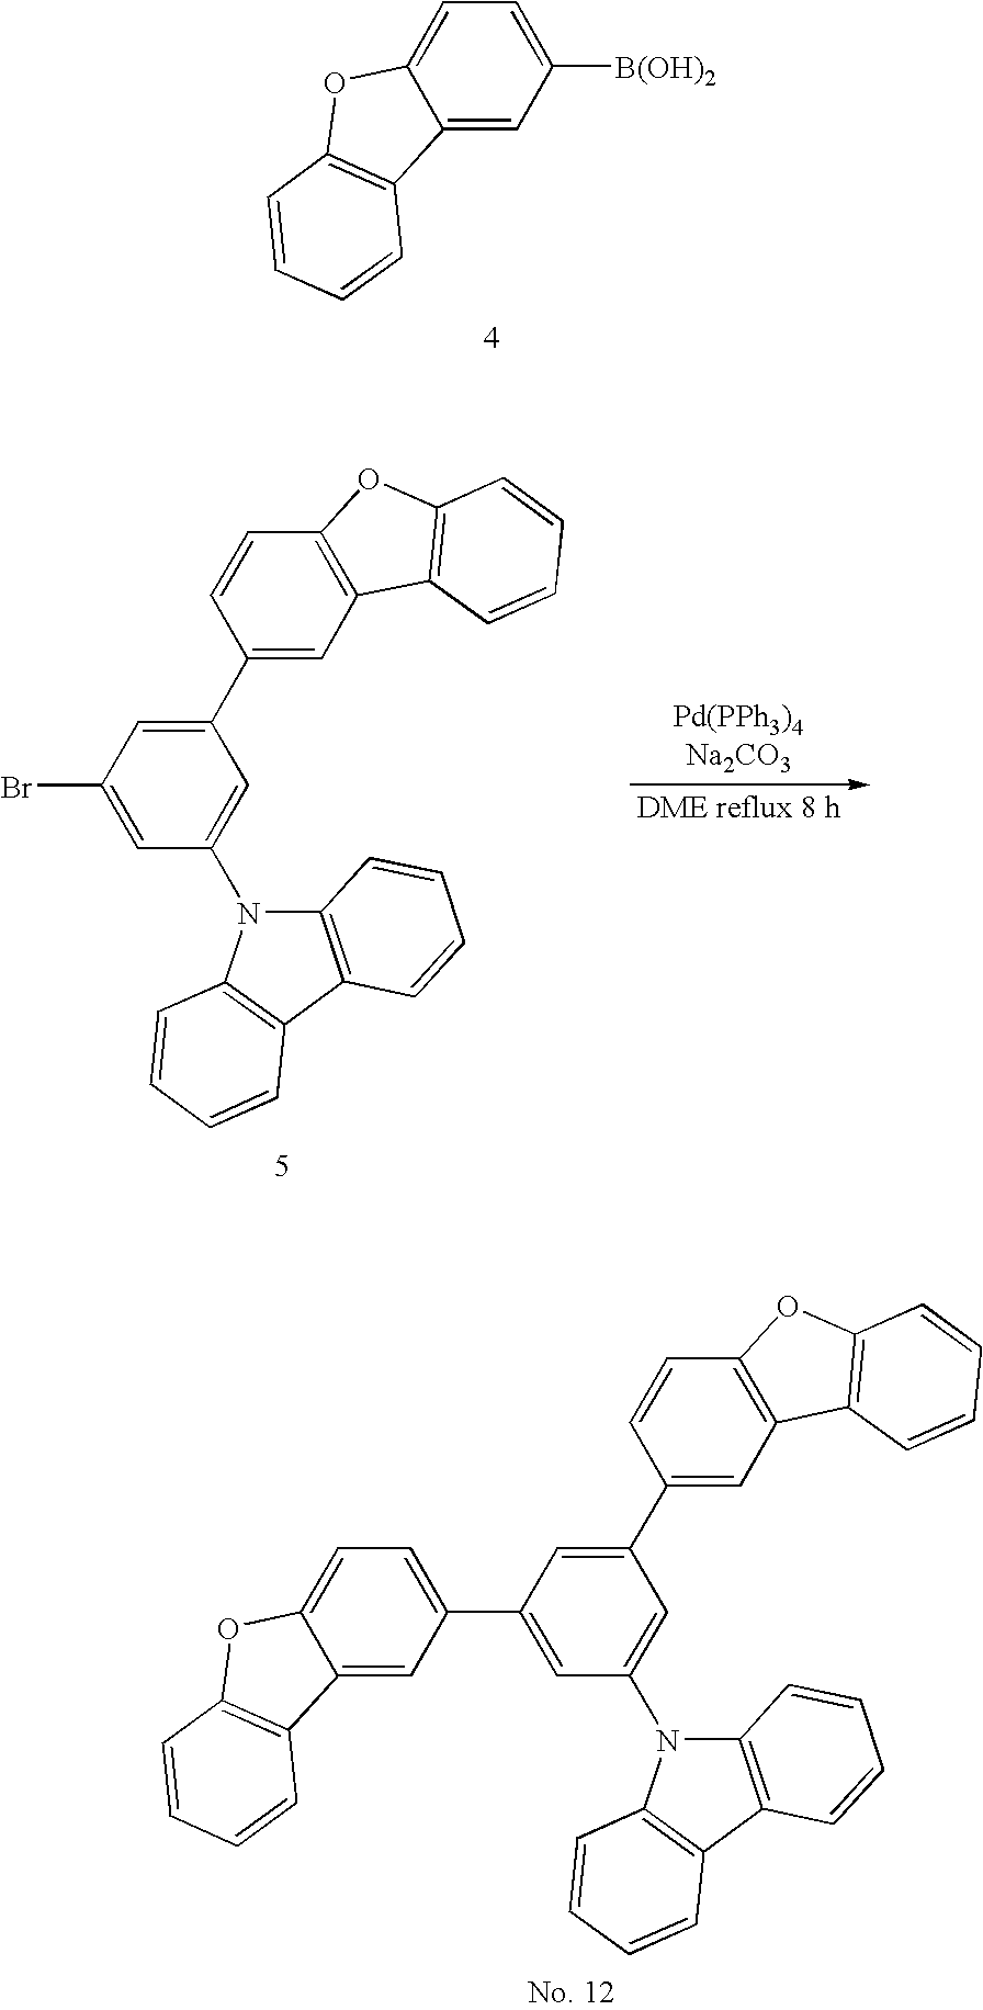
C12=CC([B(OH)2])=CC=C1OC1=C2C=CC=C1.C1(N2C3=C(C4=C2C=CC=C4)C=CC=C3)=CC(C2=CC3=C(C=C2)OC2=C3C=CC=C2)=CC(Br)=C1.C1(N2C3=C(C4=C2C=CC=C4)C=CC=C3)=CC(C2=CC3=C(C=C2)OC2=C3C=CC=C2)=CC(C2=CC=C3C(=C2)C2=C(O3)C=CC=C2)=C1
